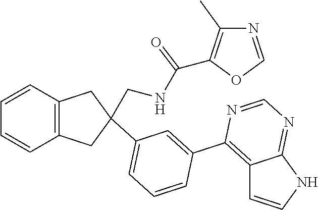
C12=C(C3=CC(C4(CNC(=O)C5=C(C)N=CO5)CC5=C(C=CC=C5)C4)=CC=C3)N=CN=C1NC=C2
